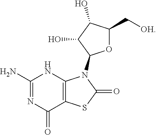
C1(N)=NC(=O)C2=C(N1)N(C1OC(C[OH])C(O)C1O)C(=O)S2
